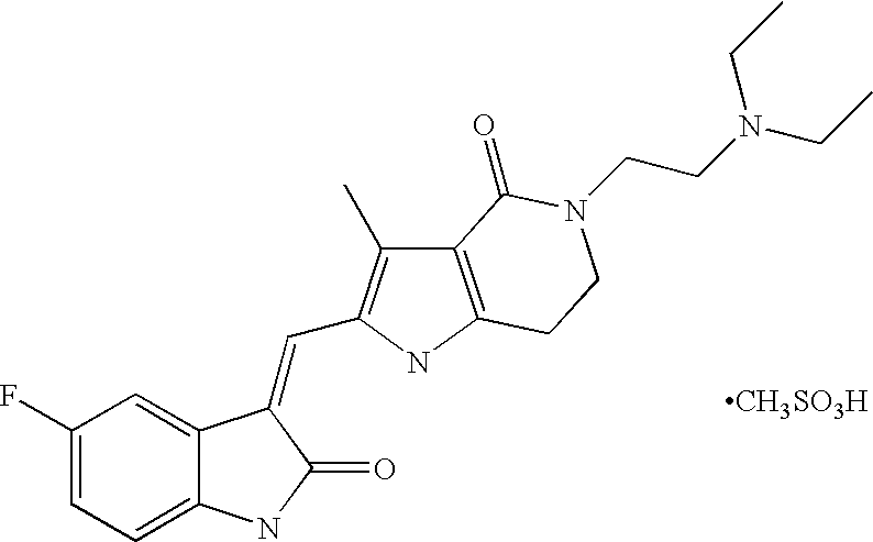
C1=C(F)C=C2C(=C1)NC(=O)C2=CC1=C(C)C2=C(N1)CCN(CCN(CC)CC)C2=O.[CH3SO3H]
